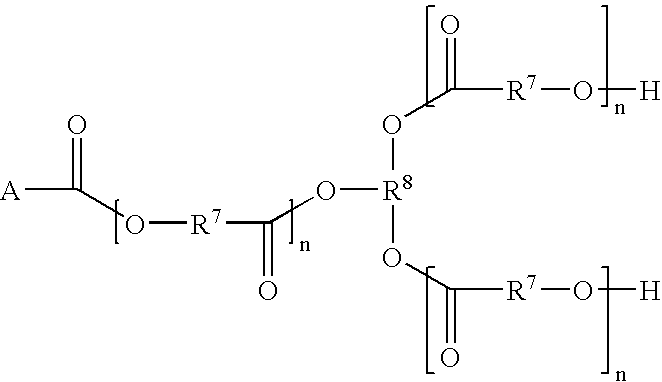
[A]C(O[R7]C(O[R8](OC([R7]O[H])=O)OC([R7]O[H])=O)=O)=O
